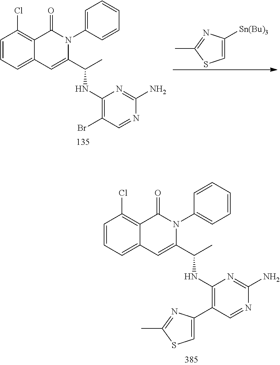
C1=CC=C2C(=C1Cl)C(=O)N(C1=CC=CC=C1)C(C(C)NC1=C(C3=CSC(C)=N3)C=NC(N)=N1)=C2.C1=CC=C2C(=C1Cl)C(=O)N(C1=CC=CC=C1)C(C(C)NC1=C(Br)C=NC(N)=N1)=C2.C1=C([Sn(Bu)3])N=C(C)S1
